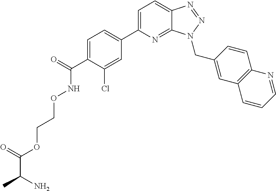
C1=C(C2=CC=C(C(=O)NOCCOC(C(N)C)=O)C(Cl)=C2)N=C2C(=C1)N=NN2CC1=CC2=C(C=C1)N=CC=C2
